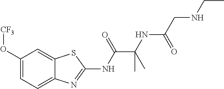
C1(O[CF3])=CC=C2C(=C1)SC(NC(C(NC(CNCC)=O)(C)C)=O)=N2
